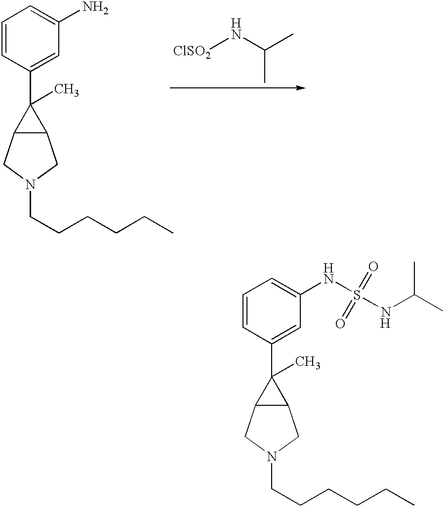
C1=CC(C2(C)C3C2CN(CCCCCC)C3)=CC(N)=C1.[ClSO2]NC(C)C.[H].[H].C1=CC(C2(C)C3C2CN(CCCCCC)C3)=CC(NS(NC(C)C)(=O)=O)=C1.[H]
